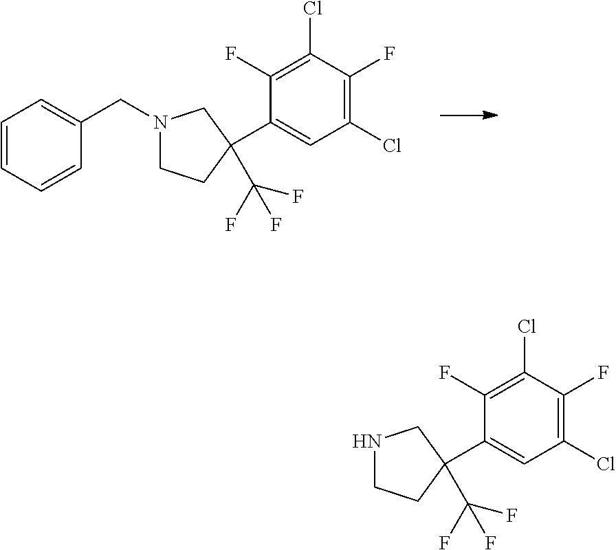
C1=CC=CC(CN2CCC(C(F)(F)F)(C3=CC(Cl)=C(F)C(Cl)=C3F)C2)=C1.C(F)(F)(F)C1(C2=CC(Cl)=C(F)C(Cl)=C2F)CCNC1
